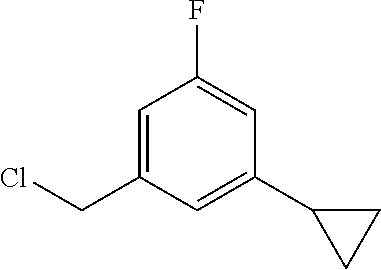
C1(F)=CC(C2CC2)=CC(CCl)=C1
